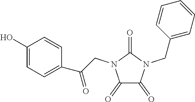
C1(=O)C(=O)N(CC2=CC=CC=C2)C(=O)N1CC(C1=CC=C(O)C=C1)=O
